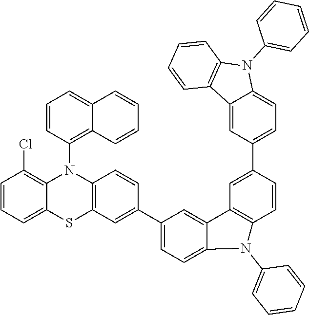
C1=CC2=C(C=C1C1=CC=C3C(=C1)C1=C(C=CC(C4=CC=C5C(=C4)C4=C(N5C5=CC=CC=C5)C=CC=C4)=C1)N3C1=CC=CC=C1)SC1=CC=CC(Cl)=C1N2C1=C2C(=CC=C1)C=CC=C2
